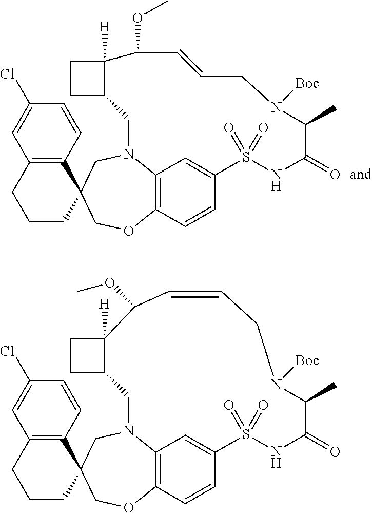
C12=C(C=CC(Cl)=C1)C1(CCC2)COC2=C3N(C1)CC1C([H])(CC1)C(OC)C=CCN([Boc])C(C)C(=O)NS(=O)(=O)C(=C3)C=C2.C12=C(C=CC(Cl)=C1)C1(CCC2)COC2=C3N(C1)CC1C([H])(CC1)C(OC)C=CCN([Boc])C(C)C(=O)NS(=O)(=O)C(=C3)C=C2
